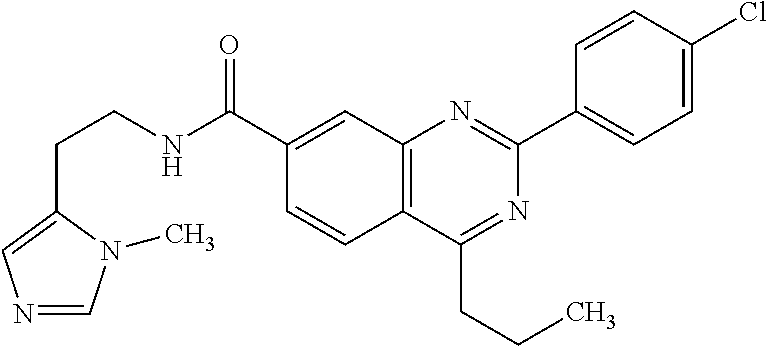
C1(C(NCCC2=CN=CN2C)=O)=CC2=C(C=C1)C(CCC)=NC(C1=CC=C(Cl)C=C1)=N2
